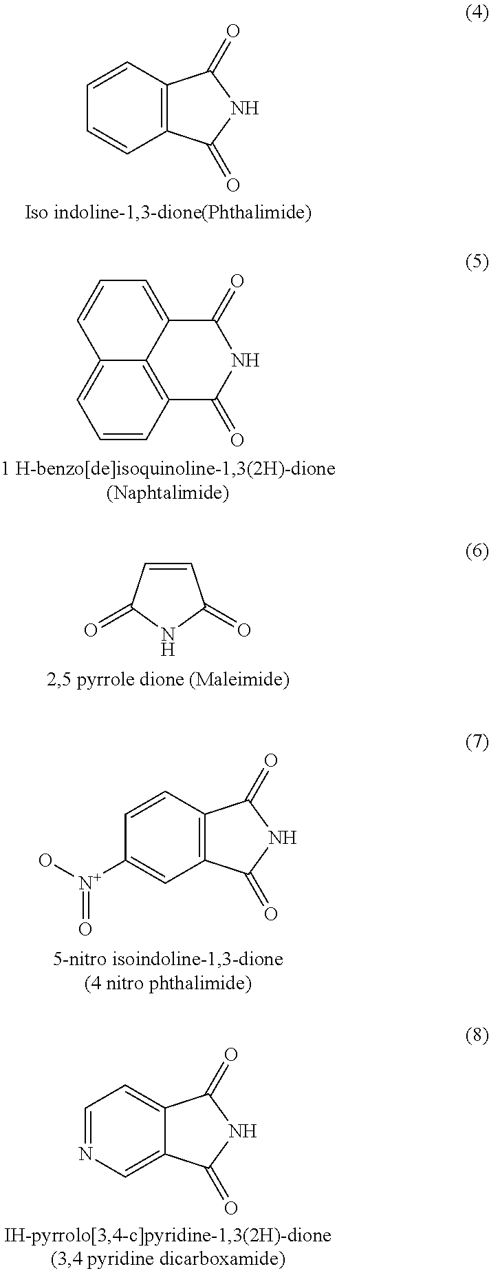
C1=CC2=C(C=C1)C(=O)NC2=O.C1=CC2=C3C(=C1)C=CC=C3C(=O)NC2=O.C1=CC(=O)NC1=O.C1([N+](O)=O)=CC2=C(C=C1)C(=O)NC2=O.N1=CC=C2C(=C1)C(=O)NC2=O
